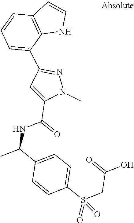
C1(S(CC(=O)O)(=O)=O)=CC=C(C(C)NC(=O)C2=CC(C3=CC=CC4=C3NC=C4)=NN2C)C=C1
